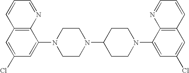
C1=NC2=C(C=C1)C=C(Cl)C=C2N1CCN(C2CCN(C3=CC(Cl)=CC4=C3N=CC=C4)CC2)CC1
